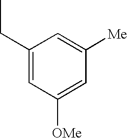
C1(CC)=CC([OMe])=CC([Me])=C1
